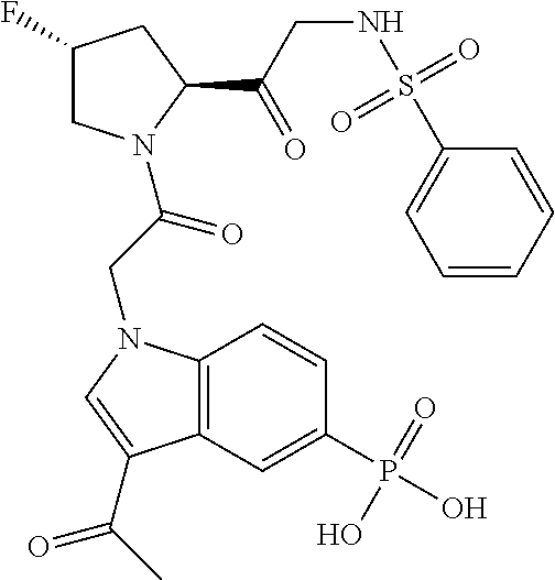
C1(F)CN(C(CN2C3=C(C=C(P(=O)(O)O)C=C3)C(C(C)=O)=C2)=O)C(C(CNS(=O)(=O)C2=CC=CC=C2)=O)C1
